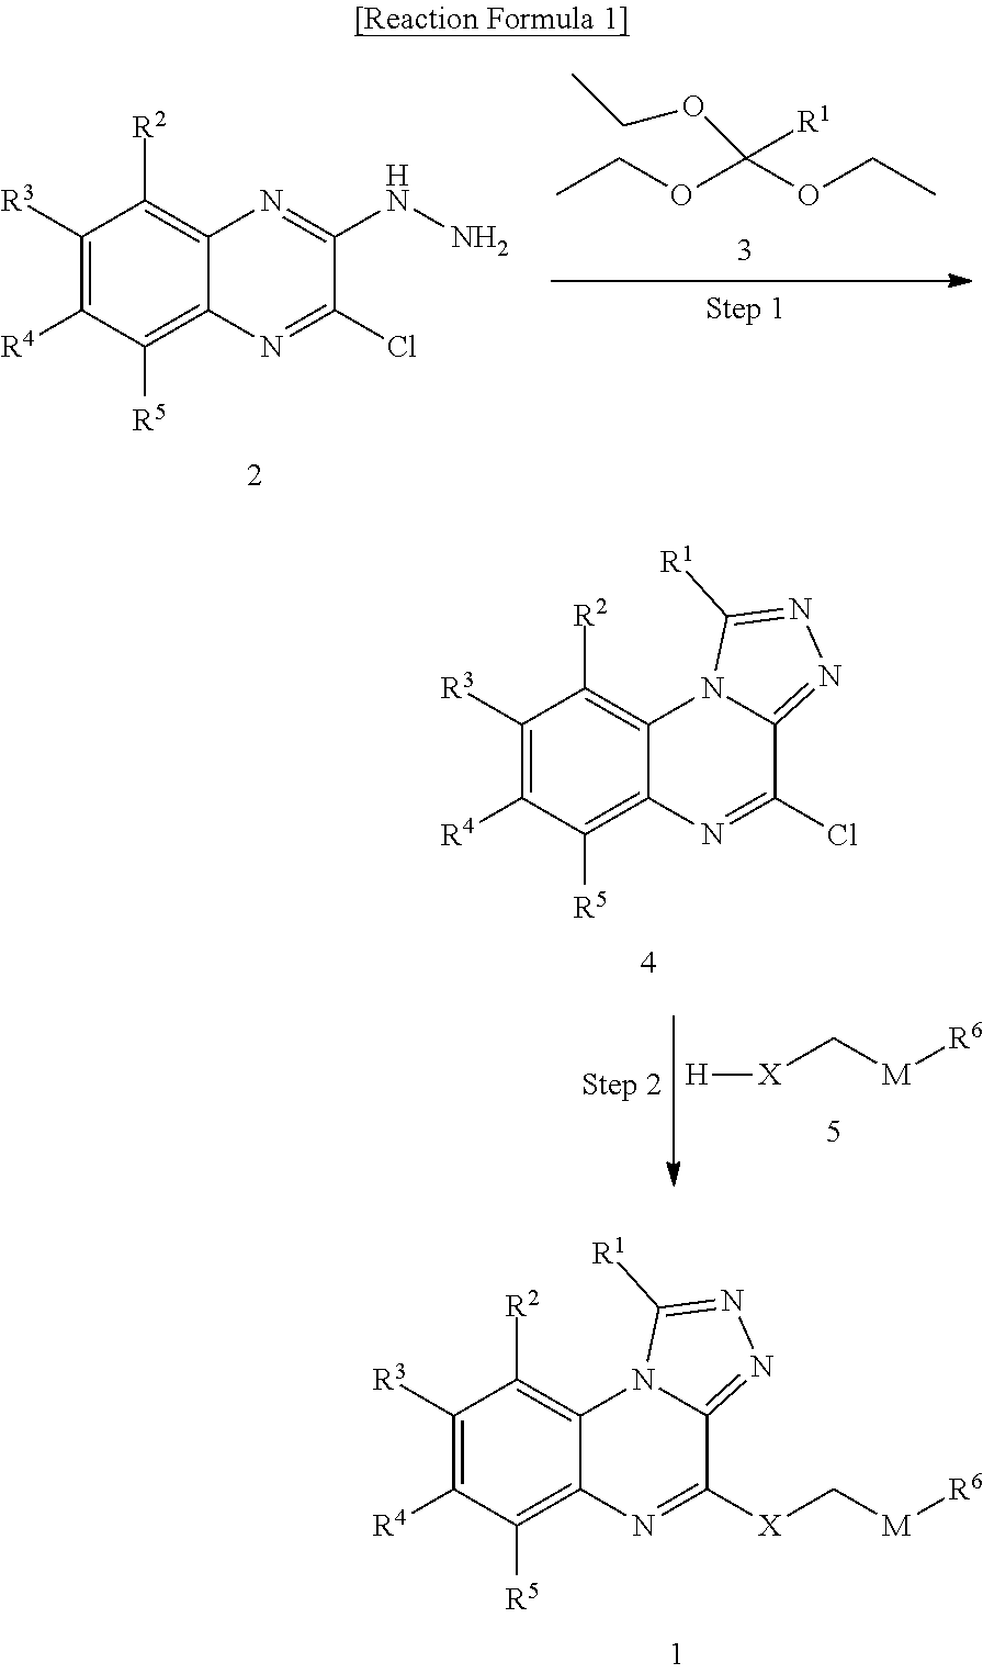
CCOC(OCC)([R1])OCC.C1([R3])=C([R4])C([R5])=C2C(=C1[R2])N=C(NN)C(Cl)=N2.[H][X]C[M][R6].C1([R3])=C([R4])C([R5])=C2C(=C1[R2])N1C(=NN=C1[R1])C(Cl)=N2.C1([R3])=C([R4])C([R5])=C2C(=C1[R2])N1C(=NN=C1[R1])C([X]C[M][R6])=N2
